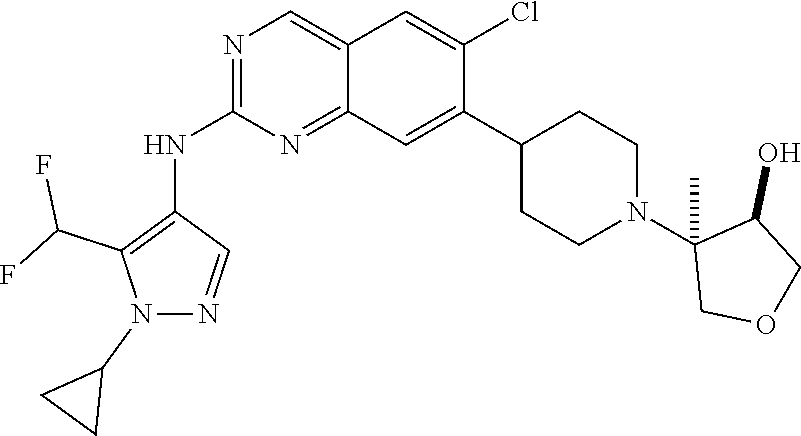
N1(C2CC2)N=CC(NC2=NC=C3C=C(Cl)C(C4CCN(C5(C)COCC5O)CC4)=CC3=N2)=C1C(F)F
